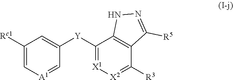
[Y](C1=[X1][X2]=C([R3])C2=C1NN=C2[R5])C1=CC([Rc1])=C[A1]=C1
